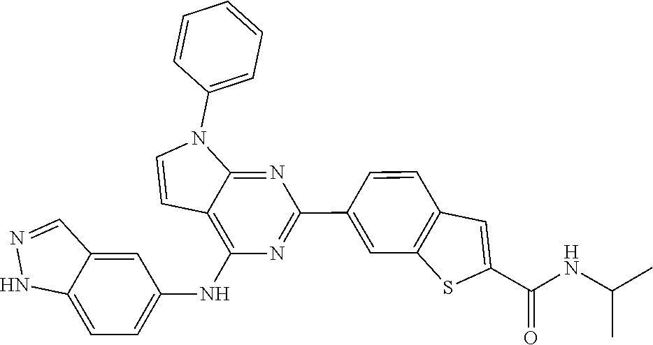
N1=CC2=CC(NC3=C4C=CN(C5=CC=CC=C5)C4=NC(C4=CC5=C(C=C4)C=C(C(=O)NC(C)C)S5)=N3)=CC=C2N1
